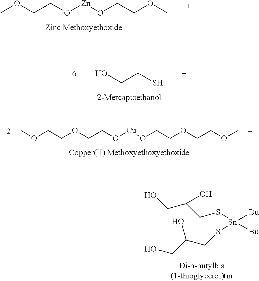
[Sn]([Bu])([Bu])(SCC(CO)O)SCC(CO)O.COCCO[Zn]OCCOC.OCCS.C(OCCO[Cu]OCCOCCOC)COC
